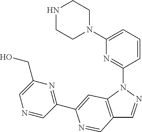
C12=C(N(C3=NC(N4CCNCC4)=CC=C3)N=C1)C=C(C1=NC(CO)=CN=C1)N=C2
